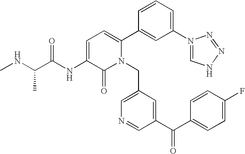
C1=C(NC(C(NC)C)=O)C(=O)N(CC2=CN=CC(C(C3=CC=C(F)C=C3)=O)=C2)C(C2=CC(N3=CNN=N3)=CC=C2)=C1
